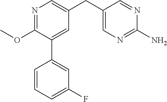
N1=C(OC)C(C2=CC(F)=CC=C2)=CC(CC2=CN=C(N)N=C2)=C1
